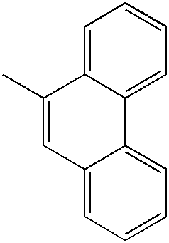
C1=C2C(=CC=C1)C1=CC=CC=C1C=C2C
